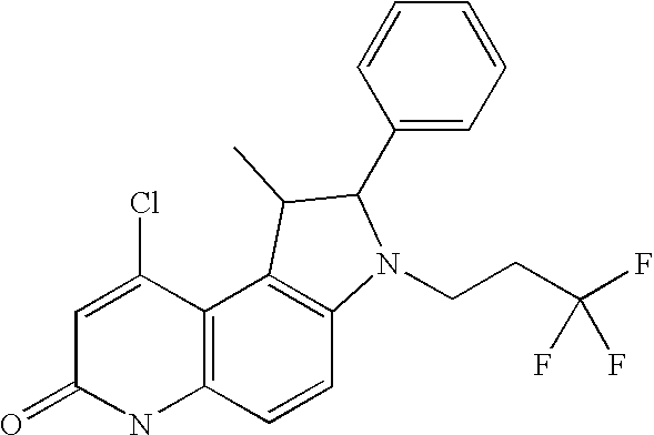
C12=C(C(Cl)=CC(=O)N1)C1=C(C=C2)N(CCC(F)(F)F)C(C2=CC=CC=C2)C1C
